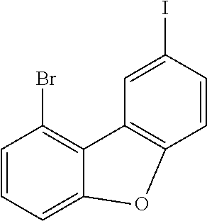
C1=CC=C2C(=C1Br)C1=C(C=CC(I)=C1)O2
